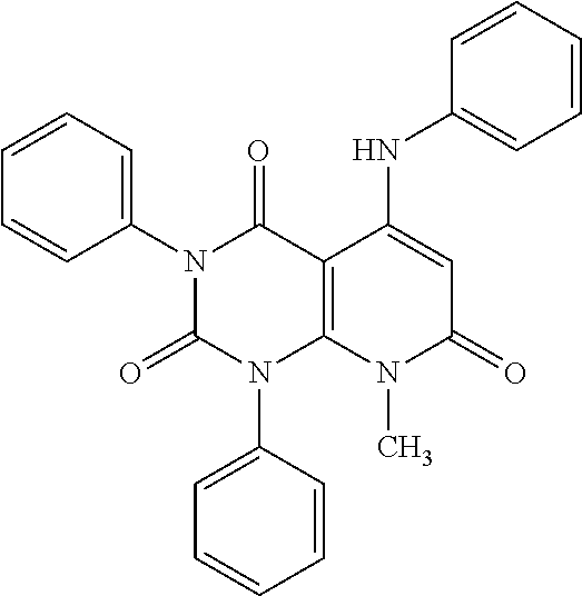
N1(C2=CC=CC=C2)C(=O)N(C2=CC=CC=C2)C2=C(C1=O)C(NC1=CC=CC=C1)=CC(=O)N2C
